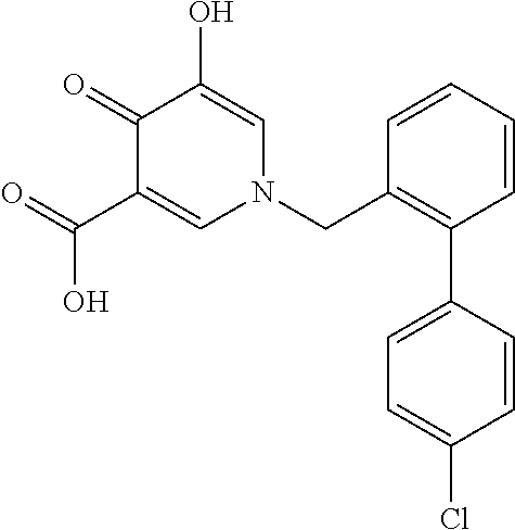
C1(=O)C(C(=O)O)=CN(CC2=C(C3=CC=C(Cl)C=C3)C=CC=C2)C=C1O
